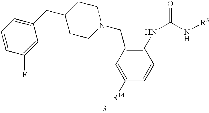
C1(CC2=CC=CC(F)=C2)CCN(CC2=C(NC(N[R3])=O)C=CC([R14])=C2)CC1
